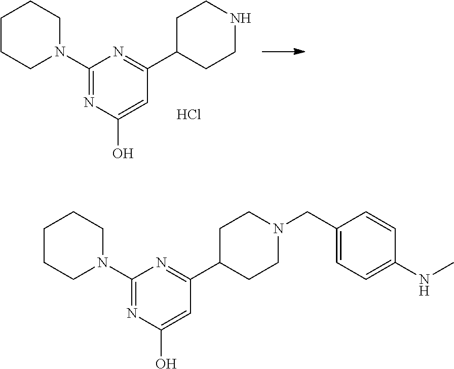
C1(N2CCCCC2)=NC(O)=CC(C2CCN(CC3=CC=C(NC)C=C3)CC2)=N1.C1(N2CCCCC2)=NC(O)=CC(C2CCNCC2)=N1.Cl
